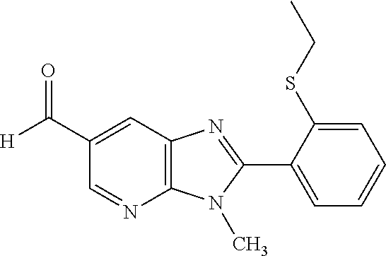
C12=C(C=C(C(=O)[H])C=N1)N=C(C1=CC=CC=C1SCC)N2C
